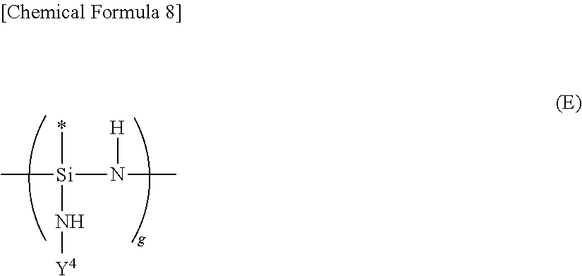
[Si](N([H])C)(*)(N[Y4])C
